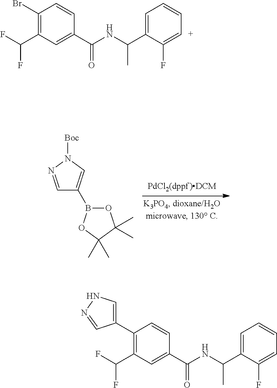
B1(C2=CN([Boc])N=C2)OC(C)(C)C(C)(C)O1.C1(Br)=C(C(F)F)C=C(C(NC(C2=CC=C[C+]=C2F)C)=O)C=C1.C1(C2=CNN=C2)=C(C(F)F)C=C(C(NC(C2=CC=CC=C2F)C)=O)C=C1
